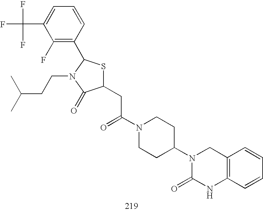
C1(CC(N2CCC(N3C(=O)NC4=C(C3)C=CC=C4)CC2)=O)SC(C2=C(F)C(C(F)(F)F)=CC=C2)N(CCC(C)C)C1=O
